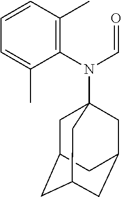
N(C1=C(C)C=CC=C1C)(C=O)C12CC3CC(CC(C1)C3)C2
